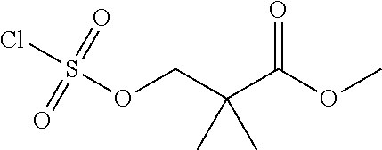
O(C(C(COS(Cl)(=O)=O)(C)C)=O)C
